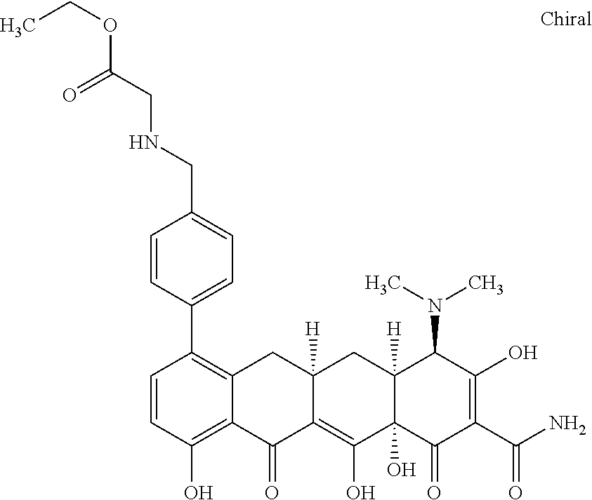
C1=CC(O)=C2C(=C1C1=CC=C(CNCC(=O)OCC)C=C1)CC1([H])C(=C(O)C3(O)C([H])(C1)C(N(C)C)C(O)=C(C(N)=O)C3=O)C2=O
